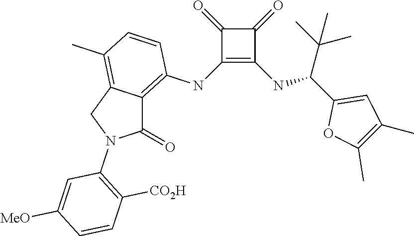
C1(NC2=C3C(=C(C)C=C2)CN(C2=C([CO2H])C=CC([MeO])=C2)C3=O)=C(NC(C2=CC(C)=C(C)O2)C(C)(C)C)C(=O)C1=O
